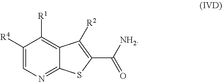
C1([R4])=CN=C2C(=C1[R1])C([R2])=C(C([NH2])=O)S2
